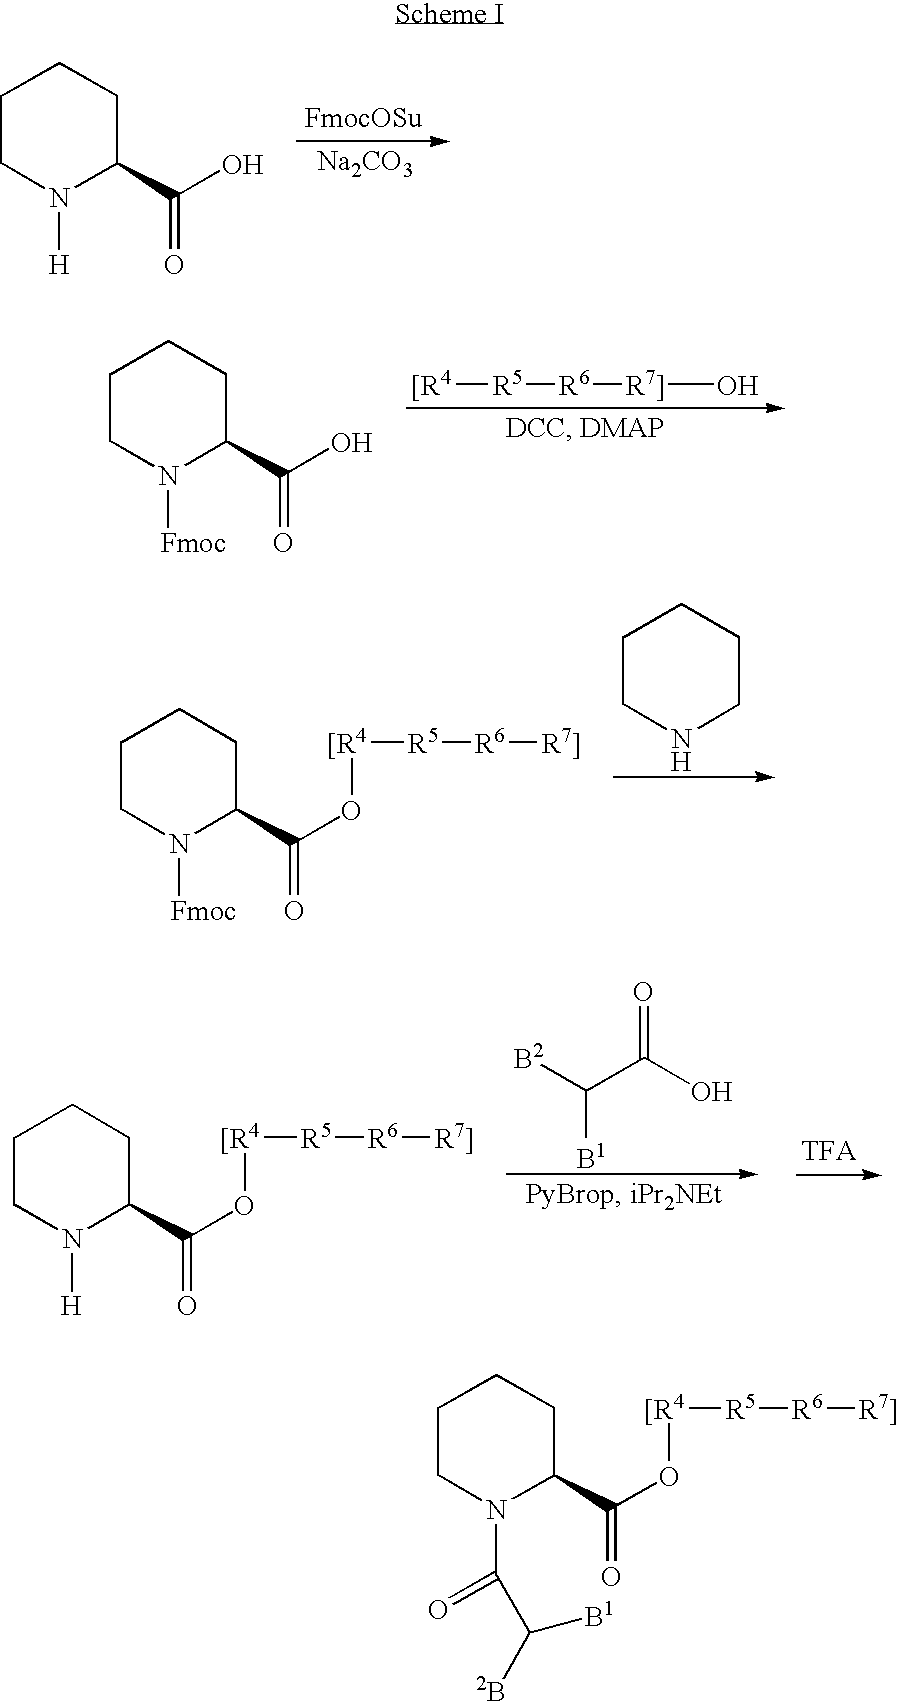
C1CN([H])C(C(O)=O)CC1.[Na2CO3].C1CN([Fmoc])C(C(O)=O)CC1.[[R4][R5][R6][R7]]O.C1CN([Fmoc])C(C(O[[R4][R5][R6][R7]])=O)CC1.C1CNCCC1.C1CN([H])C(C(O[[R4][R5][R6][R7]])=O)CC1.[B2]C(C(O)=O)[B1].[TFA].C1CN(C(C([2B])[B1])=O)C(C(O[[R4][R5][R6][R7]])=O)CC1
